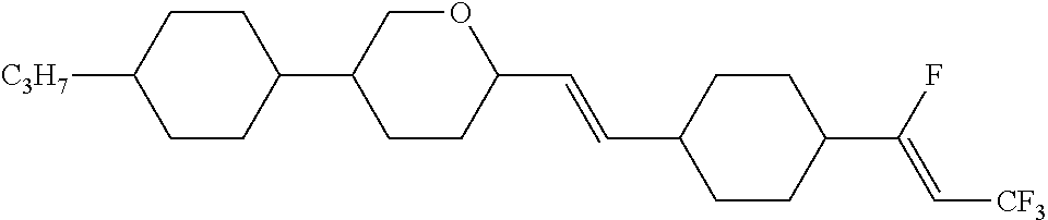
C1CC(C2CCC(C=CC3CCC(C(F)=C[CF3])CC3)OC2)CCC1[C3H7]
